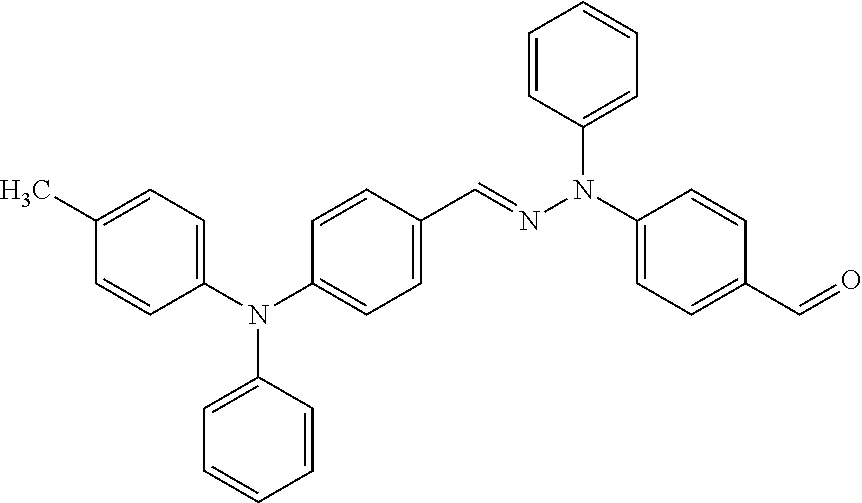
N(C1=CC=C(C=NN(C2=CC=CC=C2)C2=CC=C(C=O)C=C2)C=C1)(C1=CC=C(C)C=C1)C1=CC=CC=C1
